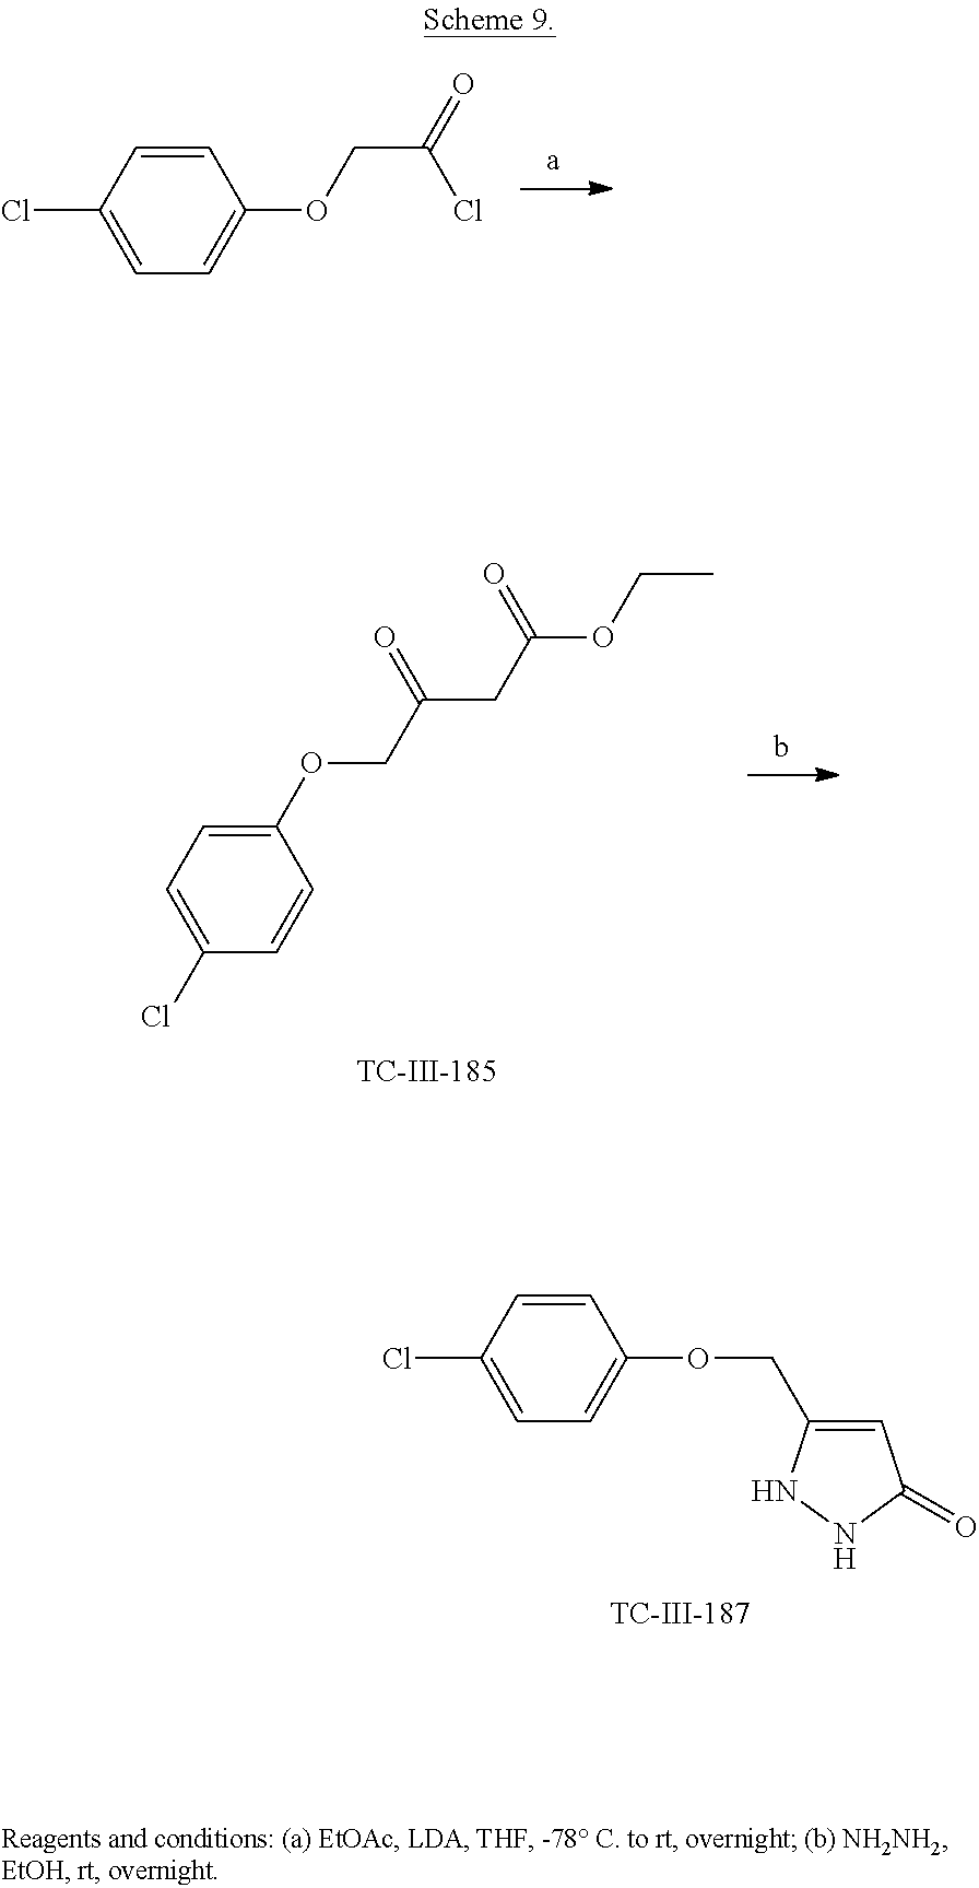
C1=CC(Cl)=CC=C1OCC(=O)Cl.C1(OCC(CC(OCC)=O)=O)=CC=C(Cl)C=C1.C1=CC(Cl)=CC=C1OCC1=CC(=O)NN1
